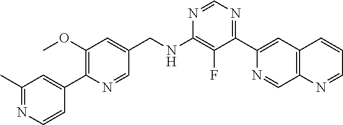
N1=CN=C(C2=CC3=C(N=CC=C3)C=N2)C(F)=C1NCC1=CC(OC)=C(C2=CC(C)=NC=C2)N=C1
